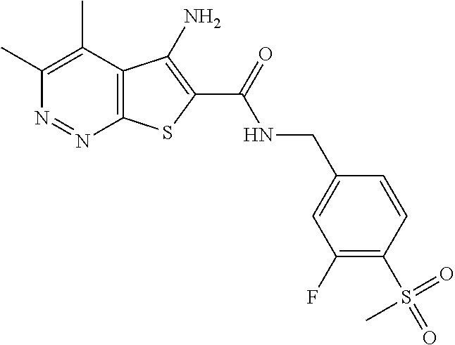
C1(C)=C(C)C2=C(N=N1)SC(C(=O)NCC1=CC(F)=C(S(C)(=O)=O)C=C1)=C2N
